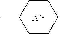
C1CC(C)CCC1C.[A71]
